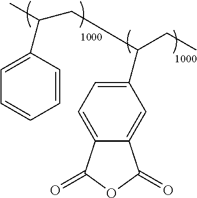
C1(C(CC(C2=CC=CC=C2)C)CC)=CC=C2C(=C1)C(=O)OC2=O
